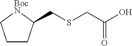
C1CC(CSCC(O)=O)[BocN]C1
